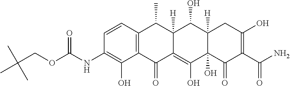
C1=CC2=C(C(O)=C1NC(OCC(C)(C)C)=O)C(=O)C1=C(O)C3(O)C([H])(C(O)C1([H])C2C)CC(O)=C(C(N)=O)C3=O
